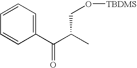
C1=CC=C(C(C(C)CO[TBDMS])=O)C=C1
